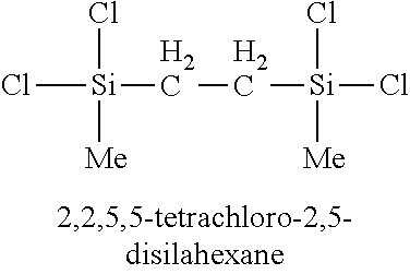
Cl[Si](CC[Si](Cl)(Cl)[Me])(Cl)[Me]
